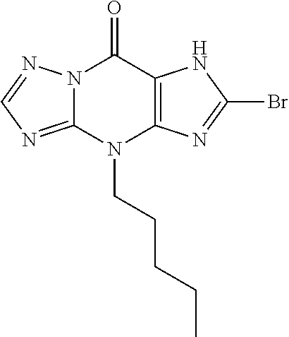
N12C(=NC=N1)N(CCCCC)C1=C(C2=O)NC(Br)=N1
